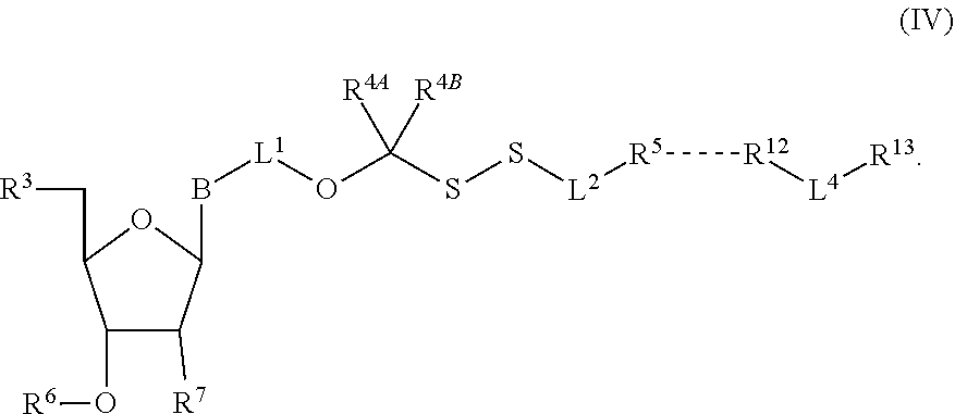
O([L1]BC1OC(C[R3])C(O[R6])C1[R7])C(SS[L2][R5][R12][L4][R13])([R4A])[R4B]
